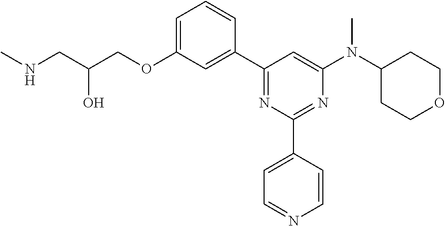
N(CC(COC1=CC=CC(C2=NC(C3=CC=NC=C3)=NC(N(C3CCOCC3)C)=C2)=C1)O)C
